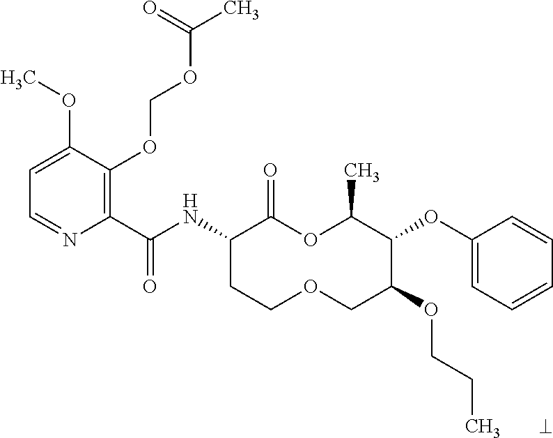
C1(C(NC2CCOCC(OCCC)C(OC3=CC=CC=C3)C(C)OC2=O)=O)=C(OCOC(C)=O)C(OC)=CC=N1
